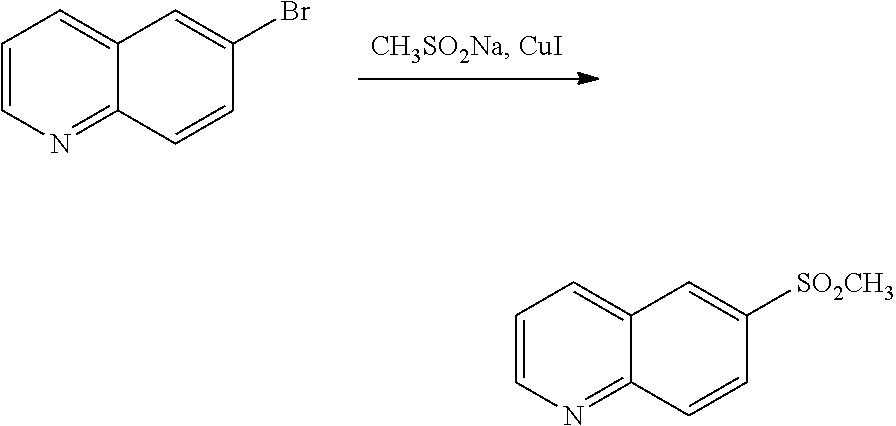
C1=CN=C2C(=C1)C=C(Br)C=C2.C1=CN=C2C(=C1)C=C([SO2CH3])C=C2
